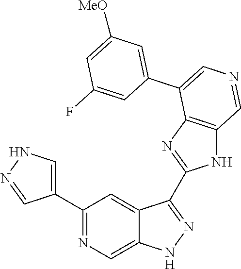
C1(C2=CNN=C2)=NC=C2C(=C1)C(C1=NC3=C(N1)C=NC=C3C1=CC([MeO])=CC(F)=C1)=NN2
